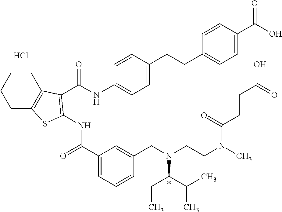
C1(C(=O)NC2=C(C(NC3=CC=C(CCC4=CC=C(C(O)=O)C=C4)C=C3)=O)C3=C(CCCC3)S2)=CC=CC(CN(CCN(C)C(CCC(O)=O)=O)C(C(C)C)CC)=C1.Cl.*
